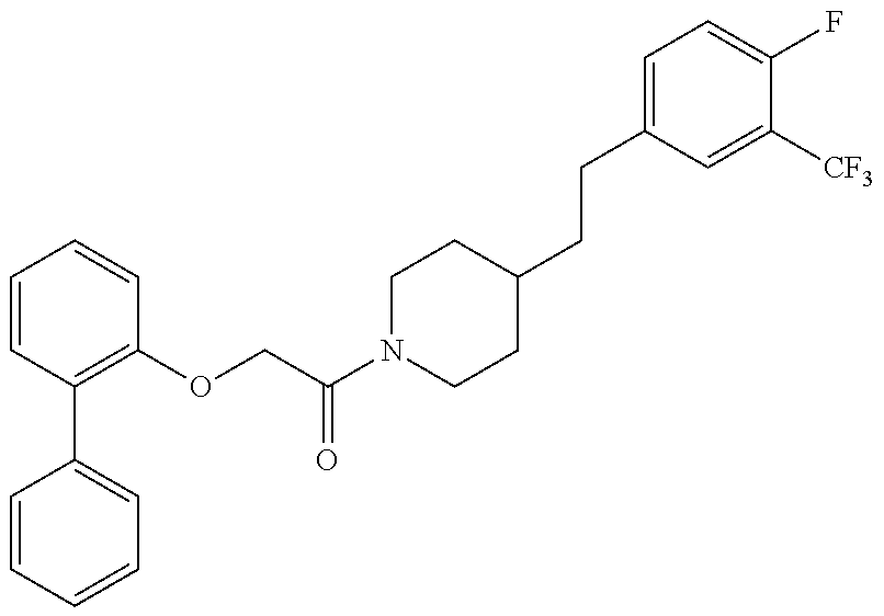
C1=CC=CC=C1C1=C(OCC(N2CCC(CCC3=CC=C(F)C([CF3])=C3)CC2)=O)C=CC=C1
